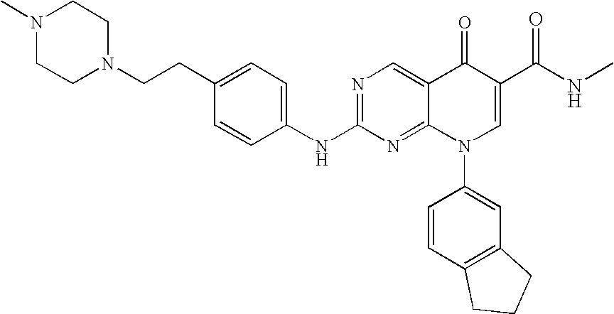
N1(C2=CC3=C(C=C2)CCC3)C=C(C(=O)NC)C(=O)C2=CN=C(NC3=CC=C(CCN4CCN(C)CC4)C=C3)N=C12
